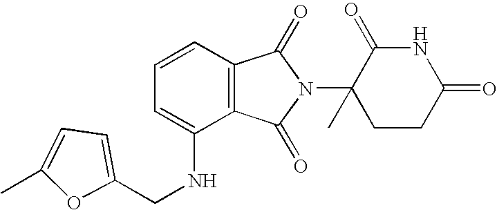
C1=CC=C(NCC2=CC=C(C)O2)C2=C1C(=O)N(C1(C)CCC(=O)NC1=O)C2=O
